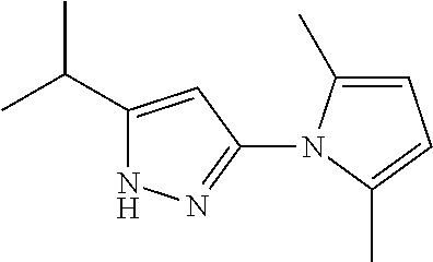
CC(C1=CC(N2C(C)=CC=C2C)=NN1)C
